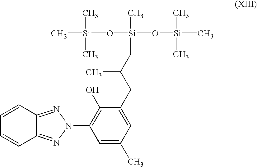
C1=CC2=NN(C3=C(O)C(CC(C[Si](O[Si](C)(C)C)(O[Si](C)(C)C)C)C)=CC(C)=C3)N=C2C=C1
